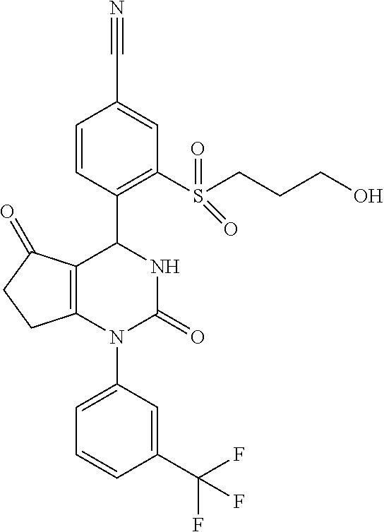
C1=CC(C2C3=C(N(C4=CC=CC(C(F)(F)F)=C4)C(=O)N2)CCC3=O)=C(S(CCCO)(=O)=O)C=C1C#N
